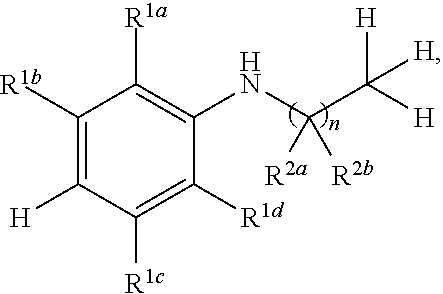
C(NC1=C([R1a])C([R1b])=C([H])C([R1c])=C1[R1d])(C([H])([H])[H])([R2a])[R2b]
